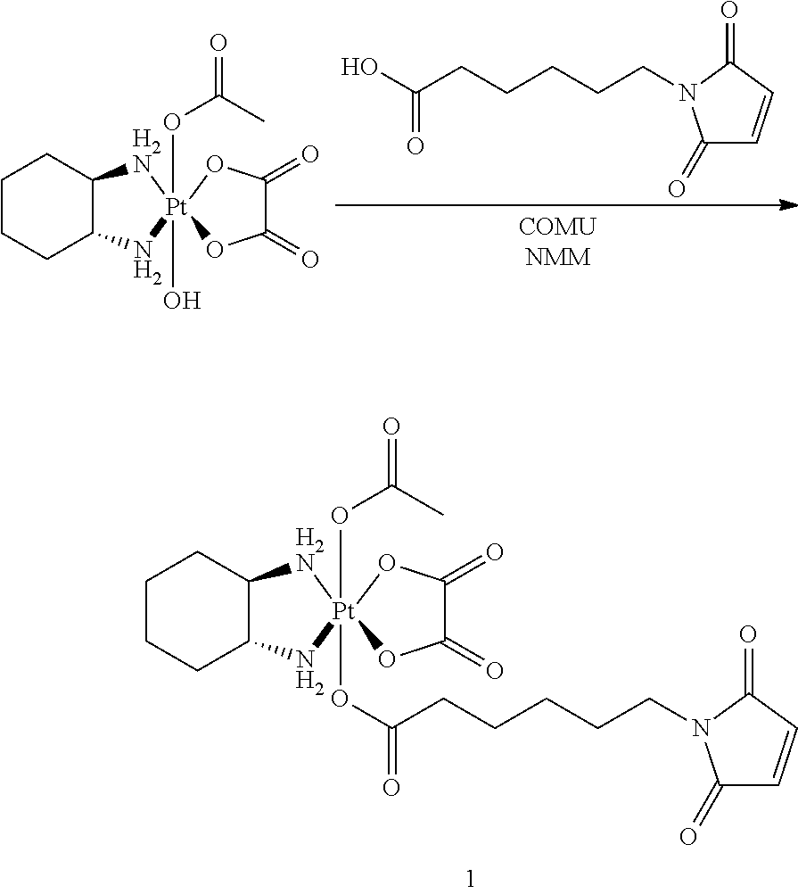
C1CCC2C(C1)[H2N][Pt]1(OC(=O)C)(O)(N2)OC(=O)C(=O)O1.O=C(O)CCCCCN1C(=O)C=CC1=O.C1CCC2C(C1)[H2N][Pt]1(OC(=O)C)(OC(=O)CCCCCN3C(=O)C=CC3=O)(N2)OC(=O)C(=O)O1
